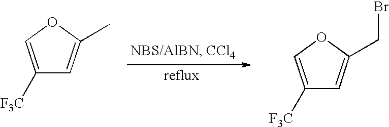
C1([F3C])=COC(C)=C1.C1([F3C])=COC(CBr)=C1
